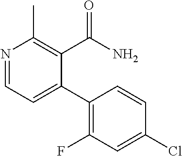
N1=CC=C(C2=C(F)C=C(Cl)C=C2)C(C(N)=O)=C1C
